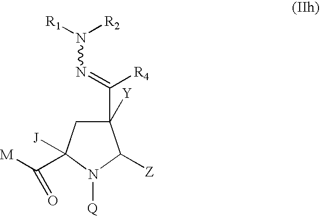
C1(C(=NN([R1])[R2])[R4])([Y])CC([J])(C([M])=O)N([Q])C1[Z]
